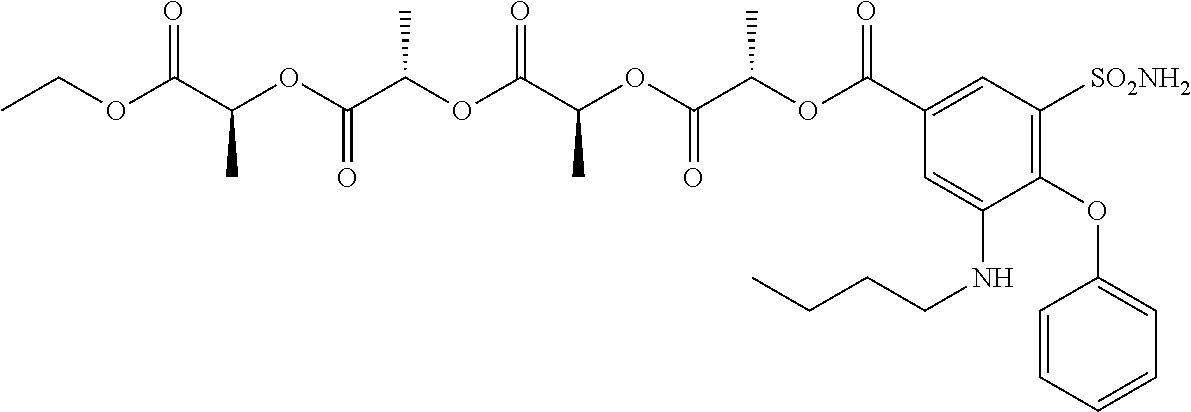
CCOC(C(OC(C(OC(C(OC(C(OC(C1=CC([SO2NH2])=C(OC2=CC=CC=C2)C(NCCCC)=C1)=O)C)=O)C)=O)C)=O)C)=O
